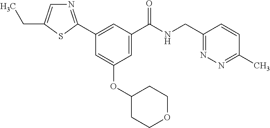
C1=C(C(NCC2=NN=C(C)C=C2)=O)C=C(C2=NC=C(CC)S2)C=C1OC1CCOCC1
